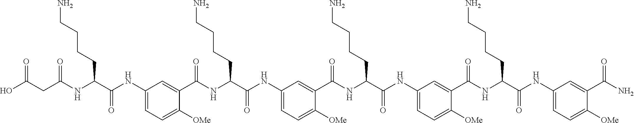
C1(NC(C(NC(CC(O)=O)=O)CCCCN)=O)=CC=C([OMe])C(C(NC(C(NC2=CC=C([OMe])C(C(NC(C(NC3=CC=C([OMe])C(C(NC(C(NC4=CC=C([OMe])C(C(N)=O)=C4)=O)CCCCN)=O)=C3)=O)CCCCN)=O)=C2)=O)CCCCN)=O)=C1
